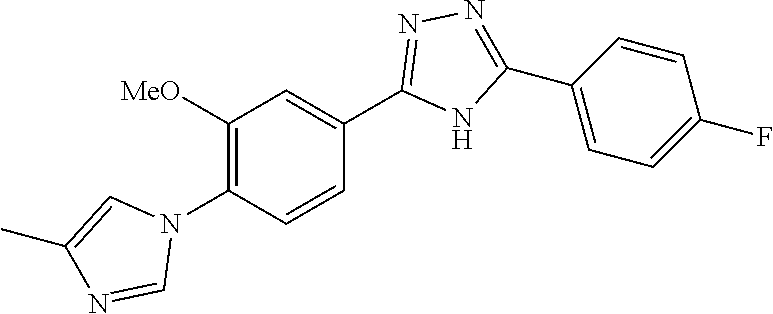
C1(N2C=C(C)N=C2)=C([MeO])C=C(C2=NN=C(C3=CC=C(F)C=C3)N2)C=C1
